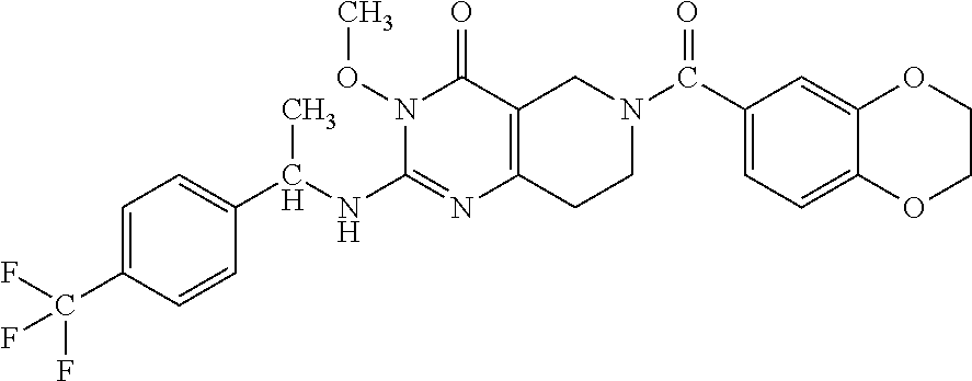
C1=C(C(F)(F)F)C=CC(C(NC2=NC3=C(C(=O)N2OC)CN(C(C2=CC=C4C(=C2)OCCO4)=O)CC3)C)=C1
